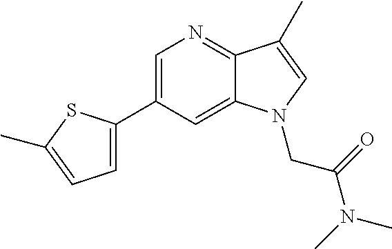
C1(C2=CC=C(C)S2)=CN=C2C(=C1)N(CC(=O)N(C)C)C=C2C
